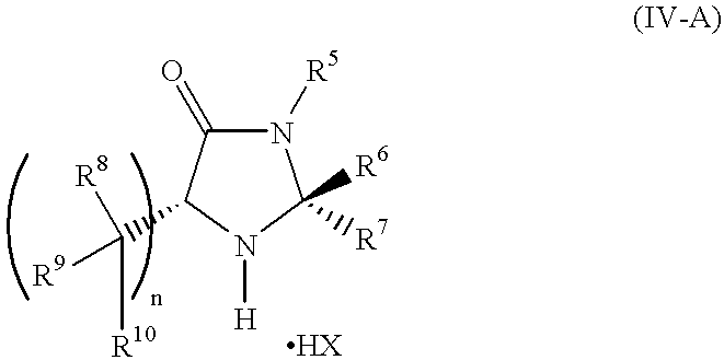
C1(=O)C(C([R10])([R9])[R8])N([H])C([R7])([R6])N1[R5]
